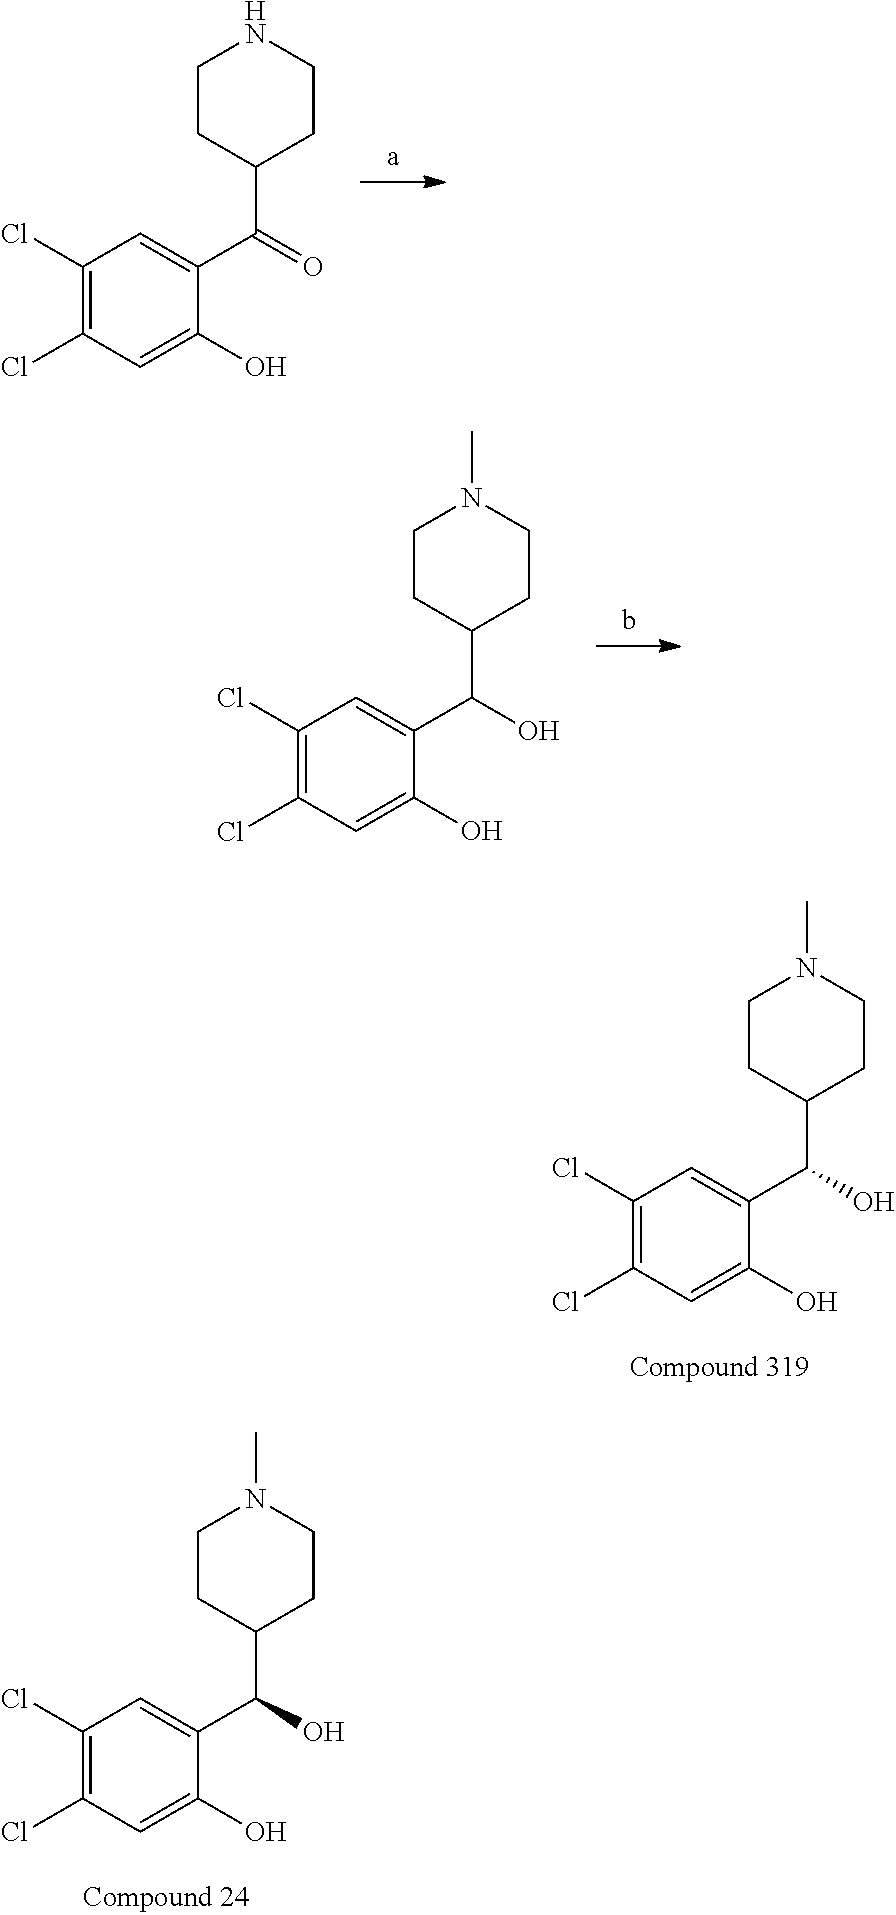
C1(Cl)=C(Cl)C=C(O)C(C(=O)C2CCNCC2)=C1.C1(Cl)=C(Cl)C=C(O)C(C(O)C2CCN(C)CC2)=C1.C1(Cl)=C(Cl)C=C(O)C(C(O)C2CCN(C)CC2)=C1.C1(Cl)=C(Cl)C=C(O)C(C(O)C2CCN(C)CC2)=C1
